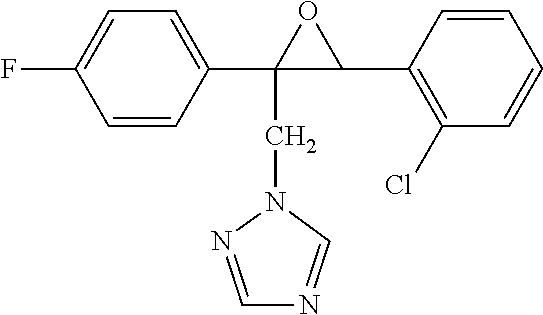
C1=CC(C2(CN3N=CN=C3)C(C3=C(Cl)C=CC=C3)O2)=CC=C1F
